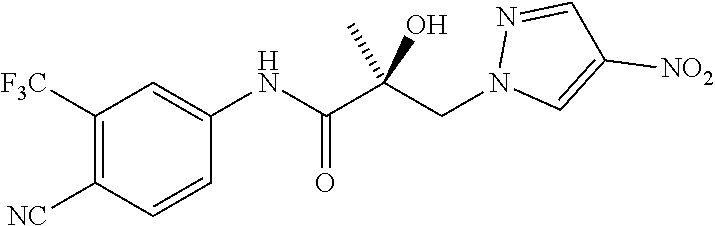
C1=CC([NC])=C([F3C])C=C1NC(C(CN1C=C([NO2])C=N1)(C)O)=O
